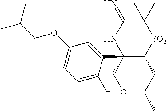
C12(C3=CC(OCC(C)C)=CC=C3F)C(CC(C)OC1)[SO2]C(C)(C)C(=N)N2
